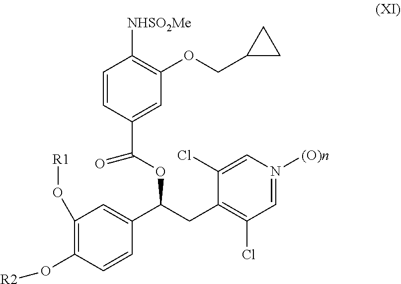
C1(O[R1])=C(O[R2])C=CC(C(CC2=C(Cl)C=N([(O)n])C=C2Cl)OC(C2=CC(OCC3CC3)=C([NHSO2Me])C=C2)=O)=C1
